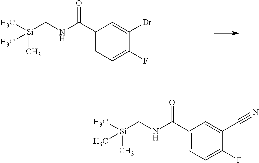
[Si](CNC(C1=CC=C(F)C(Br)=C1)=O)(C)(C)C.[Si](CNC(C1=CC=C(F)C(C#N)=C1)=O)(C)(C)C
